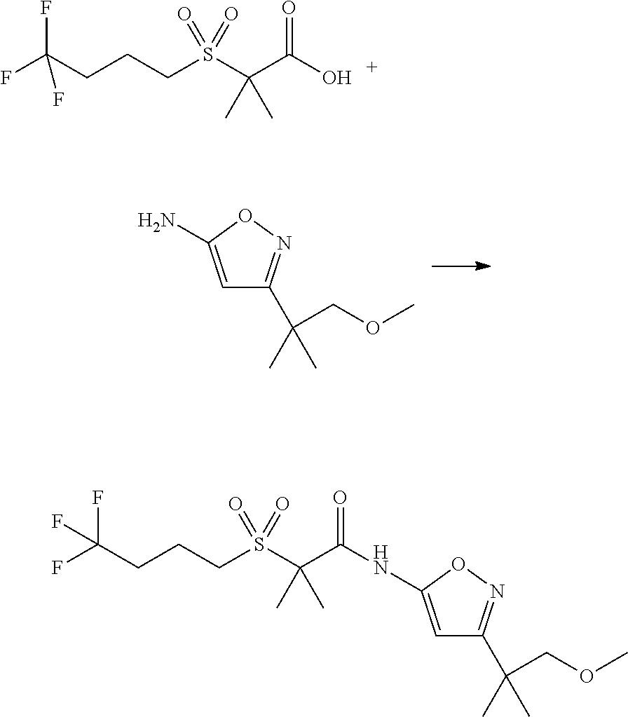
C1=C(N)ON=C1C(COC)(C)C.FC(CCCS(C(C(O)=O)(C)C)(=O)=O)(F)F.FC(CCCS(C(C(NC1=CC(C(COC)(C)C)=NO1)=O)(C)C)(=O)=O)(F)F
